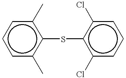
c1cc(C)c(Sc2c(Cl)cccc2Cl)c(C)c1
